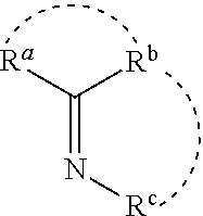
N(=C([Ra])[Rb])[Rc]
